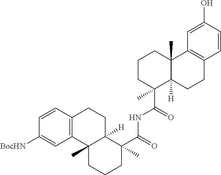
C1=C(O)C=CC2=C1C1(C)C([H])(CC2)C(C(=O)NC(C2(C)C3([H])C(C)(CCC2)C2=C(CC3)C=CC([BocHN])=C2)=O)(C)CCC1
